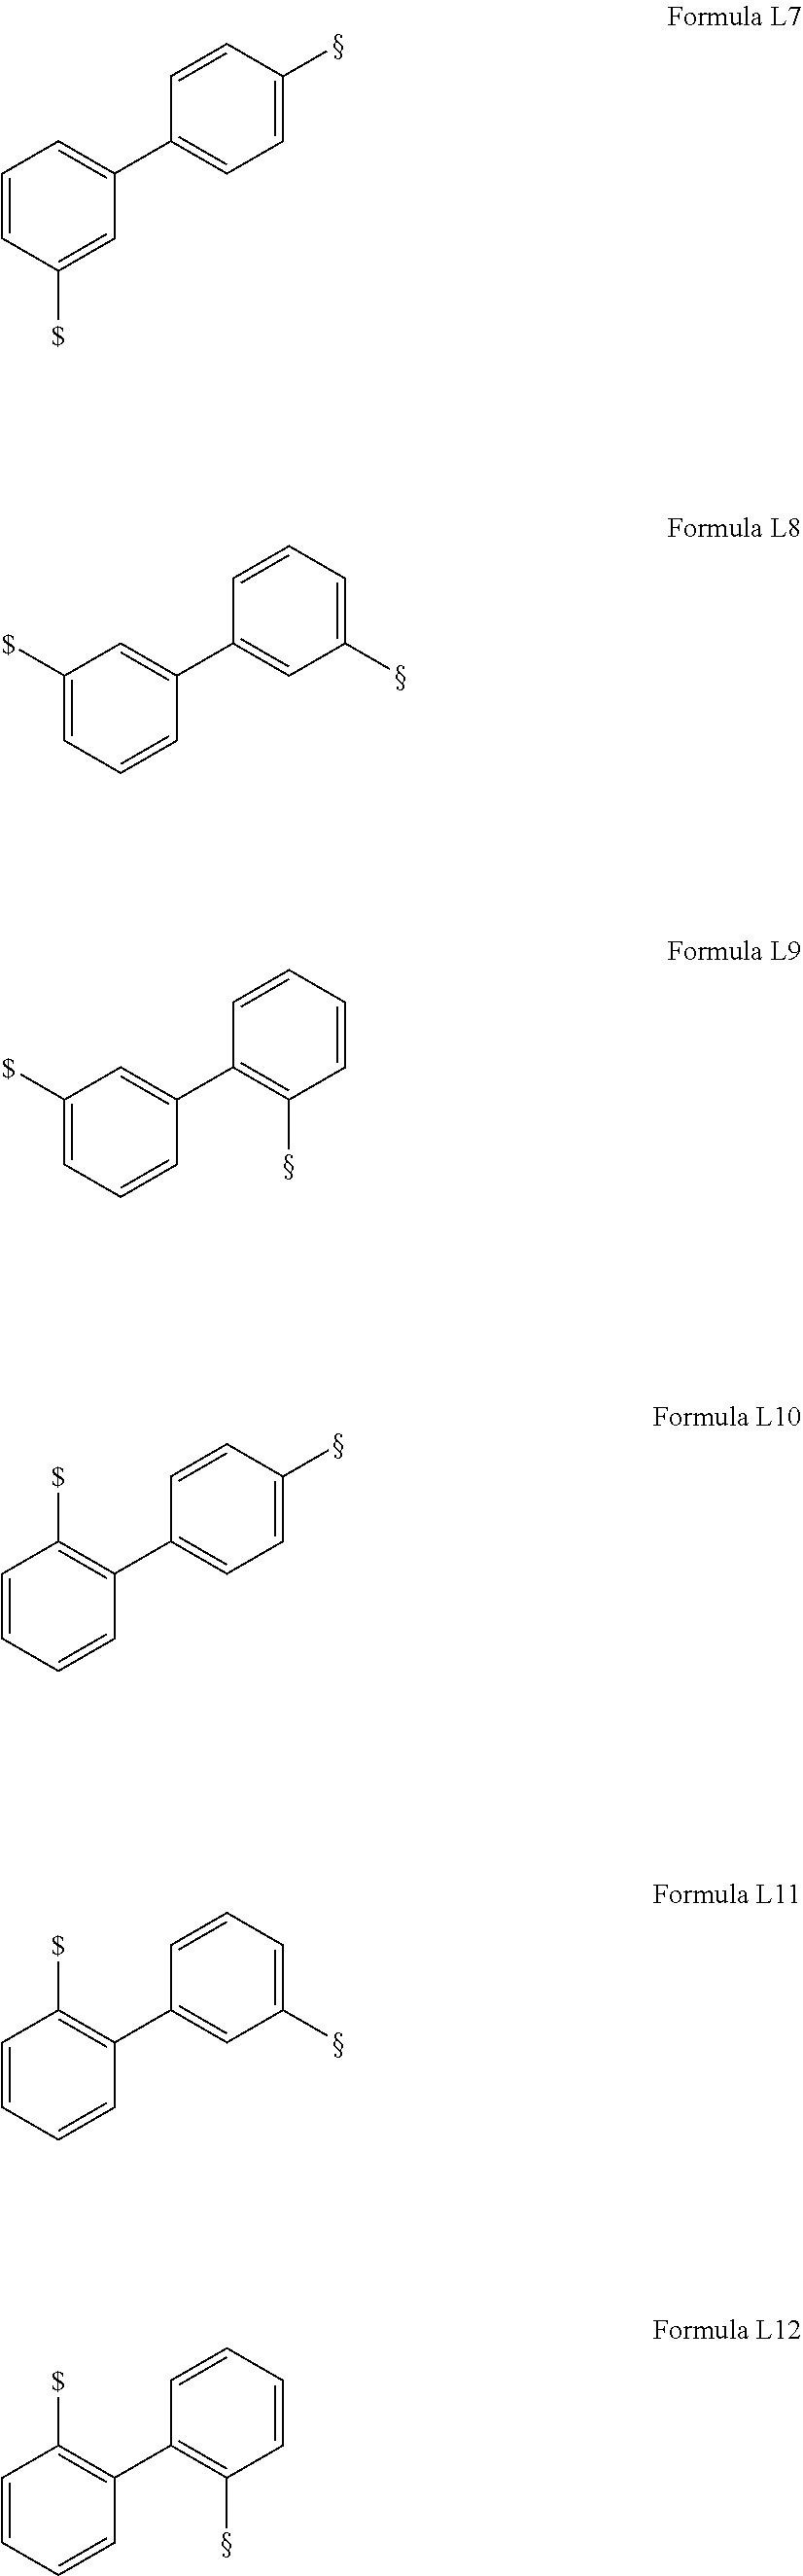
C1=CC([$])=CC(C2=CC=C(C)C=C2)=C1.C1([$])=CC=CC(C2=CC(C)=CC=C2)=C1.C1([$])=CC=CC(C2=C(C)C=CC=C2)=C1.C1=CC=CC(C2=CC=C(C)C=C2)=C1[$].C1=CC=CC(C2=CC(C)=CC=C2)=C1[$].C1=CC=CC(C2=C(C)C=CC=C2)=C1[$]
